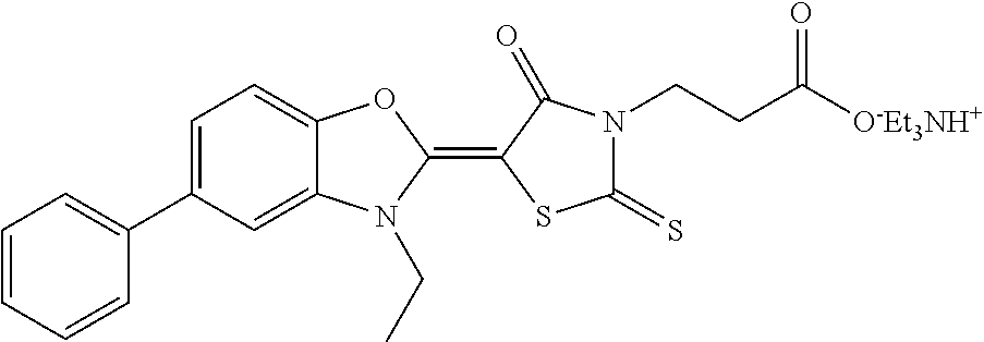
C1=C(C2=CC=CC=C2)C=C2C(=C1)OC(=C1SC(=S)N(CCC([O-Et3NH+])=O)C1=O)N2CC
